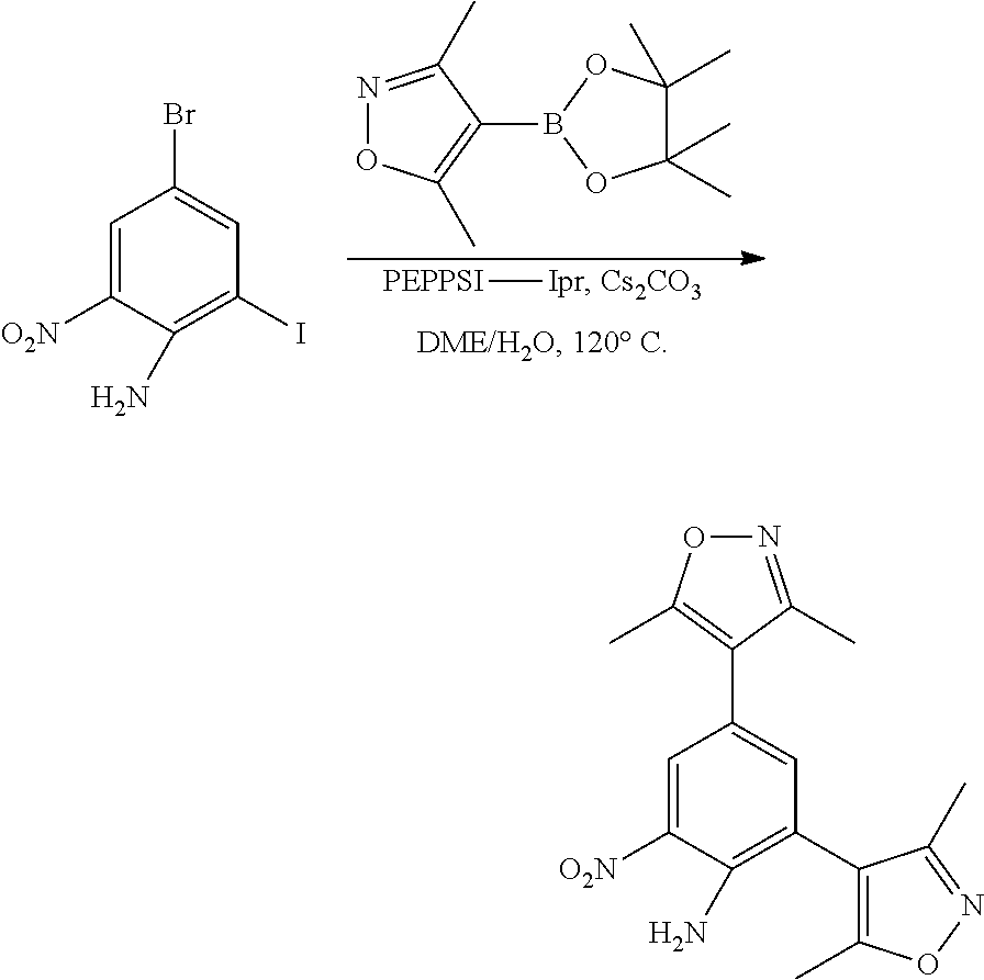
[PEPPSI][Ipr].[Cs2CO3].N1=C(C)C(B2OC(C)(C)C(C)(C)O2)=C(C)O1.C1=C([O2N])C(N)=C(I)C=C1Br.C1=C([O2N])C(N)=C(C2=C(C)ON=C2C)C=C1C1=C(C)ON=C1C
